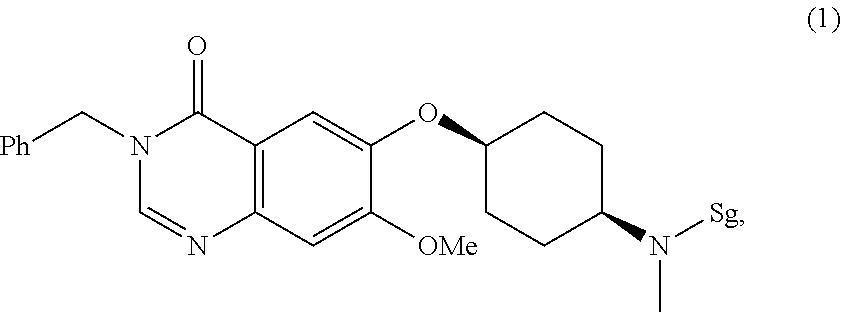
C12=C(C=C([OMe])C(OC3CCC(N([Sg])C)CC3)=C1)N=CN(C[Ph])C2=O
